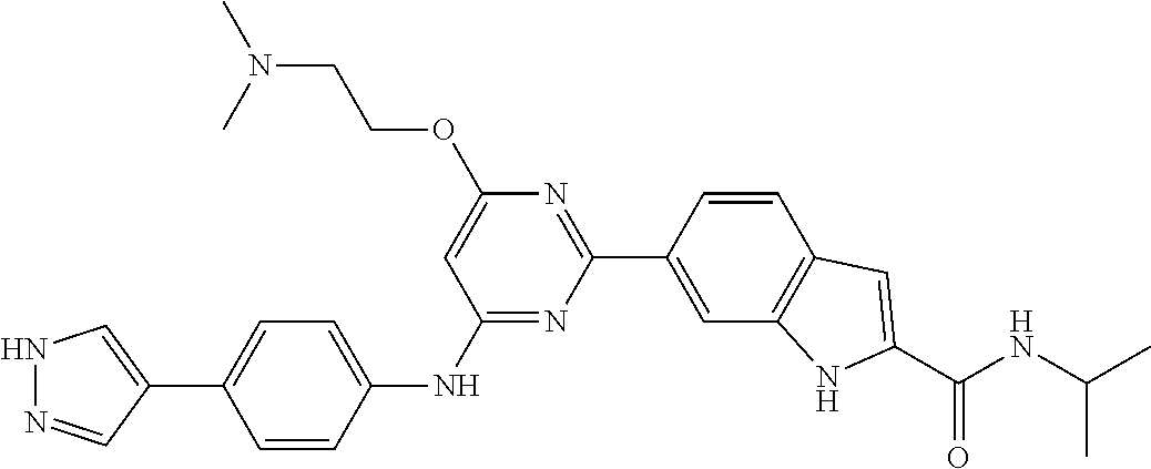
C1=CC(C2=NC(OCCN(C)C)=CC(NC3=CC=C(C4=CNN=C4)C=C3)=N2)=CC2=C1C=C(C(NC(C)C)=O)N2
